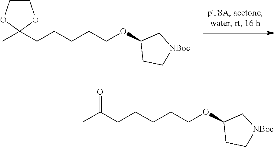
O(C1CC[NBoc]C1)CCCCCC1(C)OCCO1.O(C1CC[NBoc]C1)CCCCCC(C)=O
